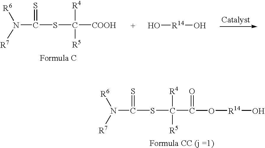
O[R14]O.N(C(SC([COOH])([R4])[R5])=S)([R6])[R7].C(SC(C(O[R14]O)=O)([R4])[R5])(=S)N([R6])[R7]
